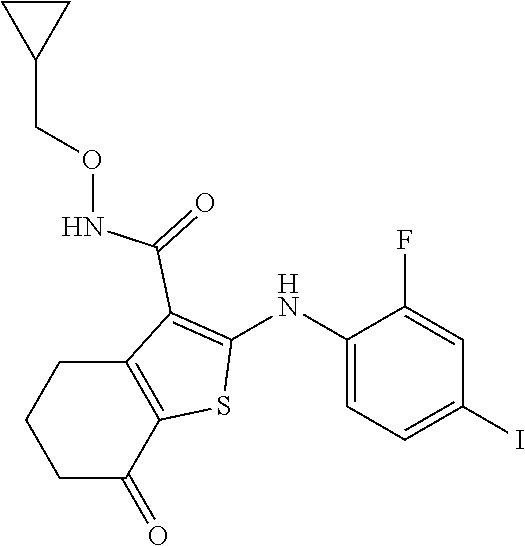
C1(NC2=C(C(=O)NOCC3CC3)C3=C(S2)C(=O)CCC3)=CC=C(I)C=C1F
